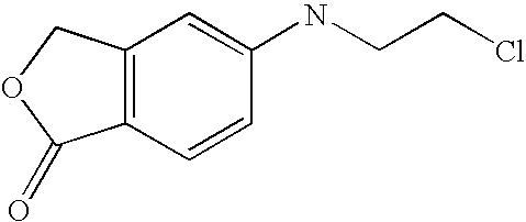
C12=C(C=C(NCCCl)C=C1)COC2=O
